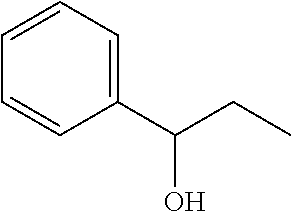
C1(C(CC)O)=CC=CC=C1
